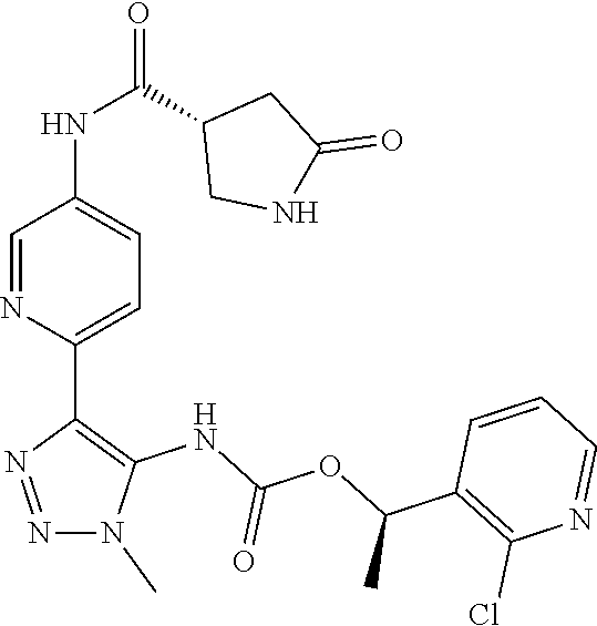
N1(C)N=NC(C2=CC=C(NC(=O)C3CC(=O)NC3)C=N2)=C1NC(OC(C1=C(Cl)N=CC=C1)C)=O
